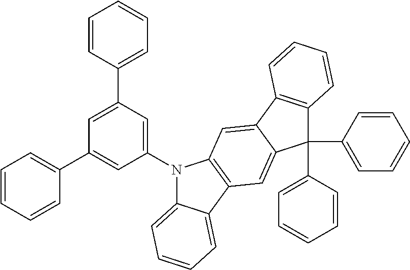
C1=CC(C2=CC(C3=CC=CC=C3)=CC(N3C4=CC=CC=C4C4=C3C=C3C(=C4)C(C4=CC=CC=C4)(C4=CC=CC=C4)C4=C3C=CC=C4)=C2)=CC=C1
